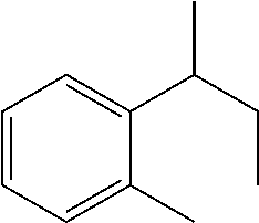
C1=CC=C(C)C(C(CC)C)=C1
